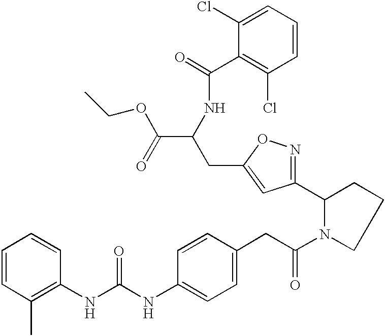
C1=CC(C)=C(NC(NC2=CC=C(CC(N3CCCC3C3=NOC(CC(NC(C4=C(Cl)C=CC=C4Cl)=O)C(OCC)=O)=C3)=O)C=C2)=O)C=C1
